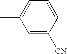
C1=C([CN])C=CC=C1C
